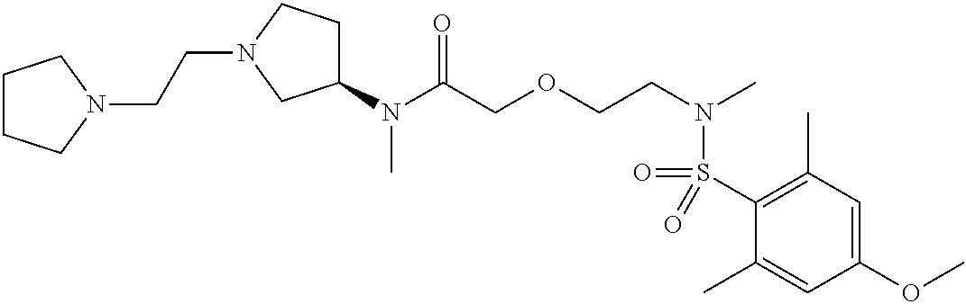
N(C(COCCN(C)S(C1=C(C)C=C(OC)C=C1C)(=O)=O)=O)(C)C1CCN(CCN2CCCC2)C1
